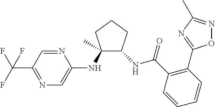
C1(NC2=CN=C(C(F)(F)F)C=N2)(C)C(NC(C2=C(C3=NC(C)=NO3)C=CC=C2)=O)CCC1
